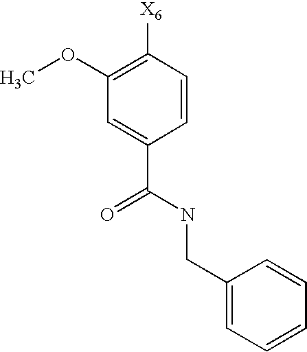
COC1=C([X6])C=CC(C(NCC2=CC=CC=C2)=O)=C1
